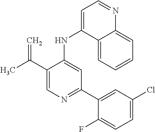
N(C1=CC(C2=CC(Cl)=CC=C2F)=NC=C1C(C)=C)C1=CC=NC2=CC=CC=C12
